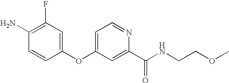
C1(OC2=CC=NC(C(NCCOC)=O)=C2)=CC(F)=C(N)C=C1
